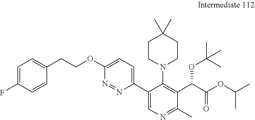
C1(OCCC2=CC=C(F)C=C2)=CC=C(C2=CN=C(C)C(C(C(OC(C)C)=O)OC(C)(C)C)=C2N2CCC(C)(C)CC2)N=N1
